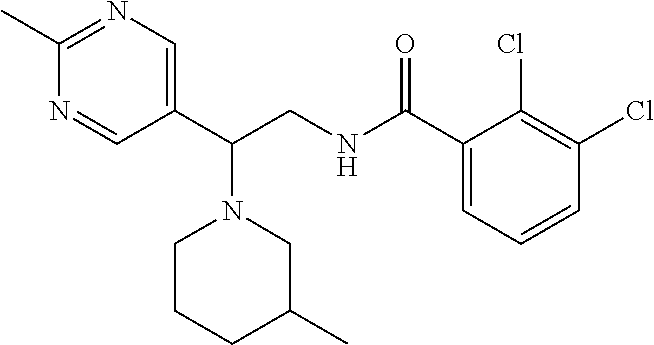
C1(C)=NC=C(C(CNC(C2=CC=CC(Cl)=C2Cl)=O)N2CCCC(C)C2)C=N1
